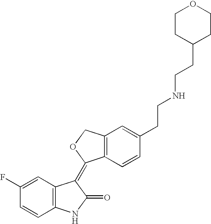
C12=C(C=CC(CCNCCC3CCOCC3)=C1)C(=C1C3=C(NC1=O)C=CC(F)=C3)OC2
